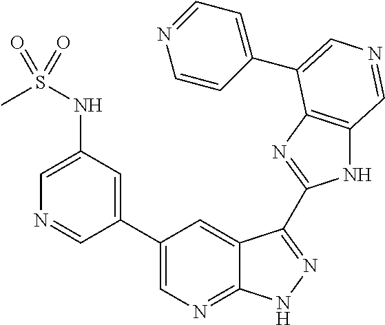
C1(C2=CN=C3C(=C2)C(C2=NC4=C(N2)C=NC=C4C2=CC=NC=C2)=NN3)=CC(NS(C)(=O)=O)=CN=C1
